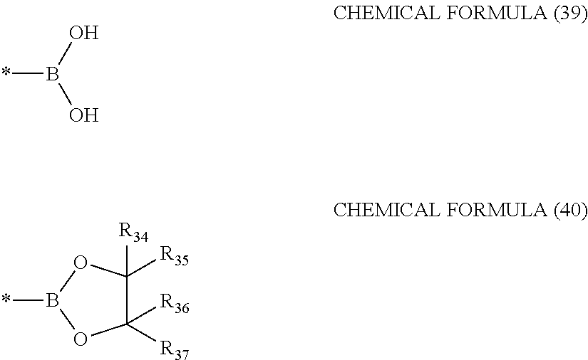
*B(O)O.*B1OC([R36])([R37])C([R34])([R35])O1
